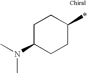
C1C(N(C)C)CCC(*)C1
